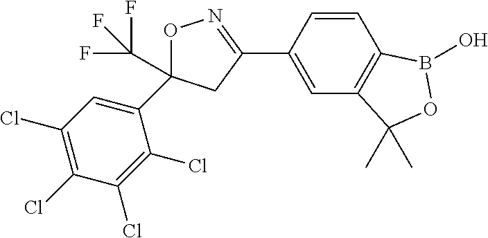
O1C(C2=CC(Cl)=C(Cl)C(Cl)=C2Cl)(C(F)(F)F)CC(C2=CC3=C(C=C2)B(O)OC3(C)C)=N1
